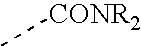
C[CONR2]
